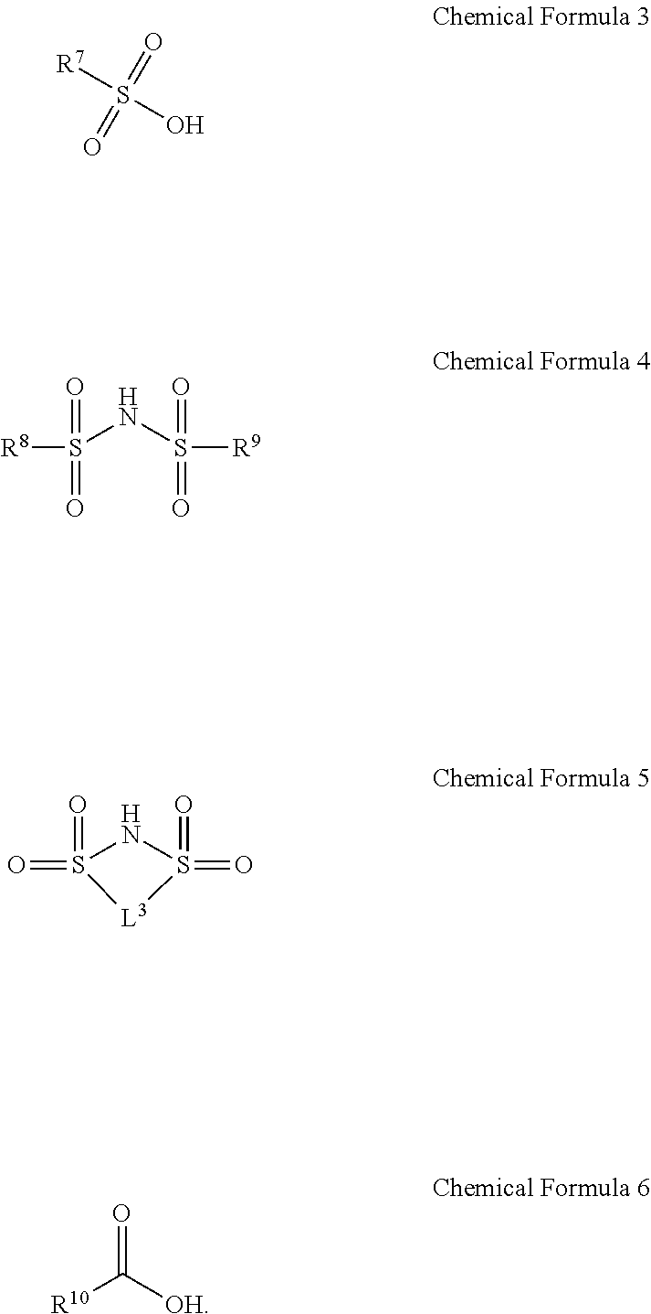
O=S(=O)([R7])O.S(NS([R9])(=O)=O)(=O)(=O)[R8].S1(=O)(=O)NS(=O)(=O)[L3]1.O=C([OH])[R10]
